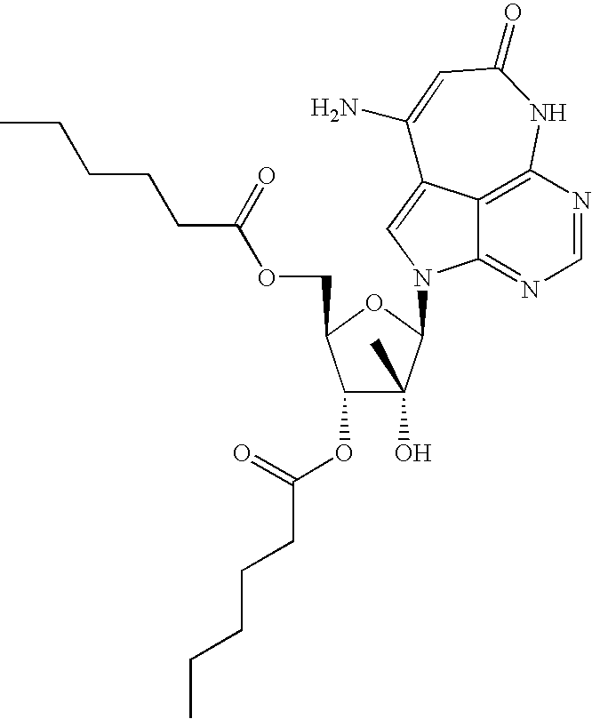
C12=C3N=CN=C1N(C1C(O)(C)C(OC(CCCCC)=O)C(COC(CCCCC)=O)O1)C=C2C(N)=CC(=O)N3
